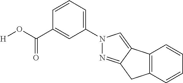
C1(N2N=C3C(=C2)C2=C(C3)C=CC=C2)=CC=CC(C(O[H])=O)=C1
